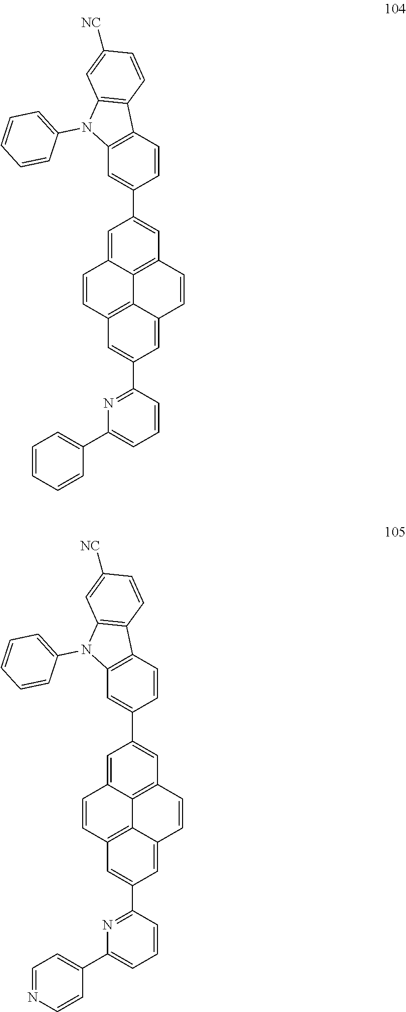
C12=C3C=C(C4=NC(C5=CC=CC=C5)=CC=C4)C=C1C=CC1=C2C(=CC(C2=CC4=C(C=C2)C2=C(N4C4=CC=CC=C4)C=C([NC])C=C2)=C1)C=C3.C12=C3C=C(C4=NC(C5=CC=NC=C5)=CC=C4)C=C1C=CC1=C2C(=CC(C2=CC4=C(C=C2)C2=C(N4C4=CC=CC=C4)C=C([NC])C=C2)=C1)C=C3
